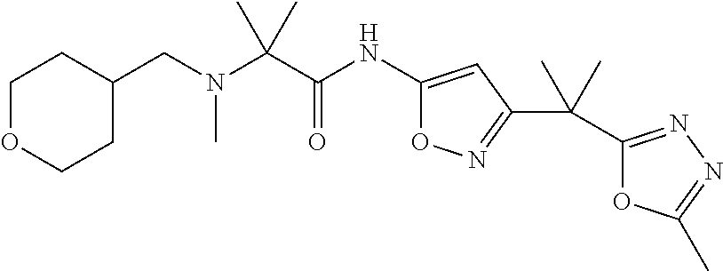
C(N(CC1CCOCC1)C)(C)(C)C(=O)NC1=CC(C(C2=NN=C(C)O2)(C)C)=NO1
